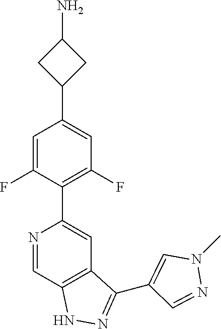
N1=CC2=C(C=C1C1=C(F)C=C(C3CC(N)C3)C=C1F)C(C1=CN(C)N=C1)=NN2
